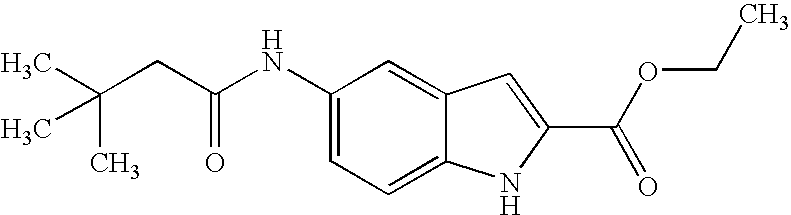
C1(NC(CC(C)(C)C)=O)=CC=C2C(=C1)C=C(C(OCC)=O)N2
